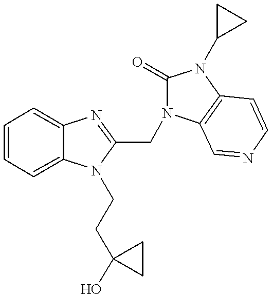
C1=CC=C2C(=C1)N=C(CN1C(=O)N(C3CC3)C3=C1C=NC=C3)N2CCC1(O)CC1
